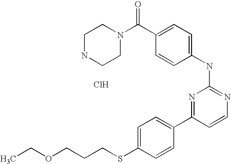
N1CCN(C(C2=CC=C(NC3=NC=CC(C4=CC=C(SCCCOCC)C=C4)=N3)C=C2)=O)CC1.Cl
